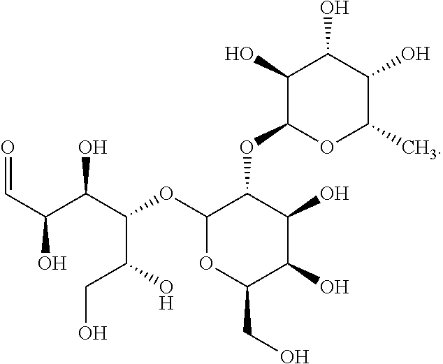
C1(O)C(OC2C(OC(C(C(O)C=O)O)C(CO)O)OC(CO)C(O)C2O)OC(C)C(O)C1O
